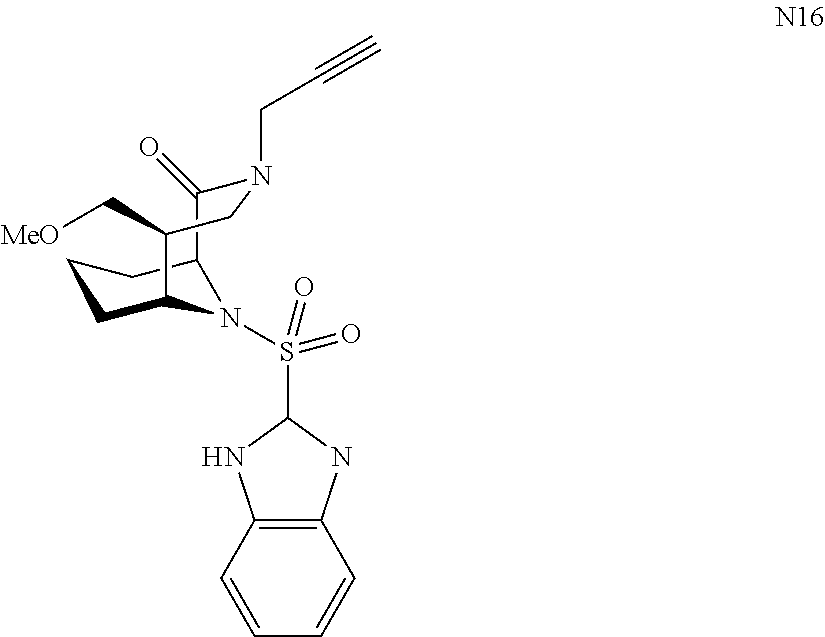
C1(S(=O)(=O)N2C3CCCC2C(=O)N(CC#C)CC3C[MeO])NC2=C(N1)C=CC=C2
